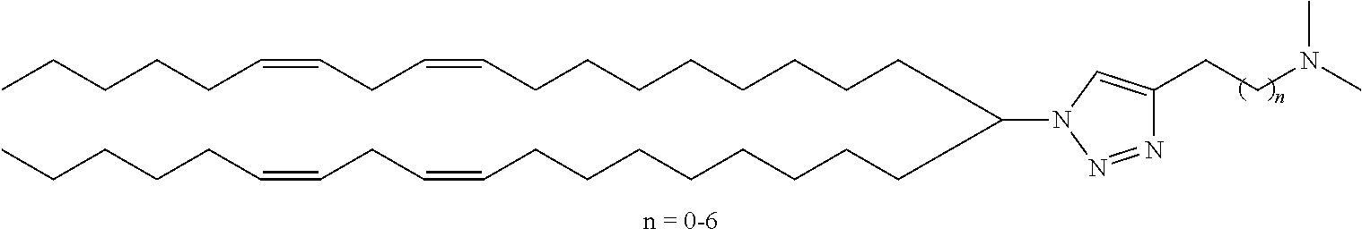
C(CCCCCCCC=CCC=CCCCCC)C(CCCCCCCCC=CCC=CCCCCC)N1N=NC(CCN(C)C)=C1
